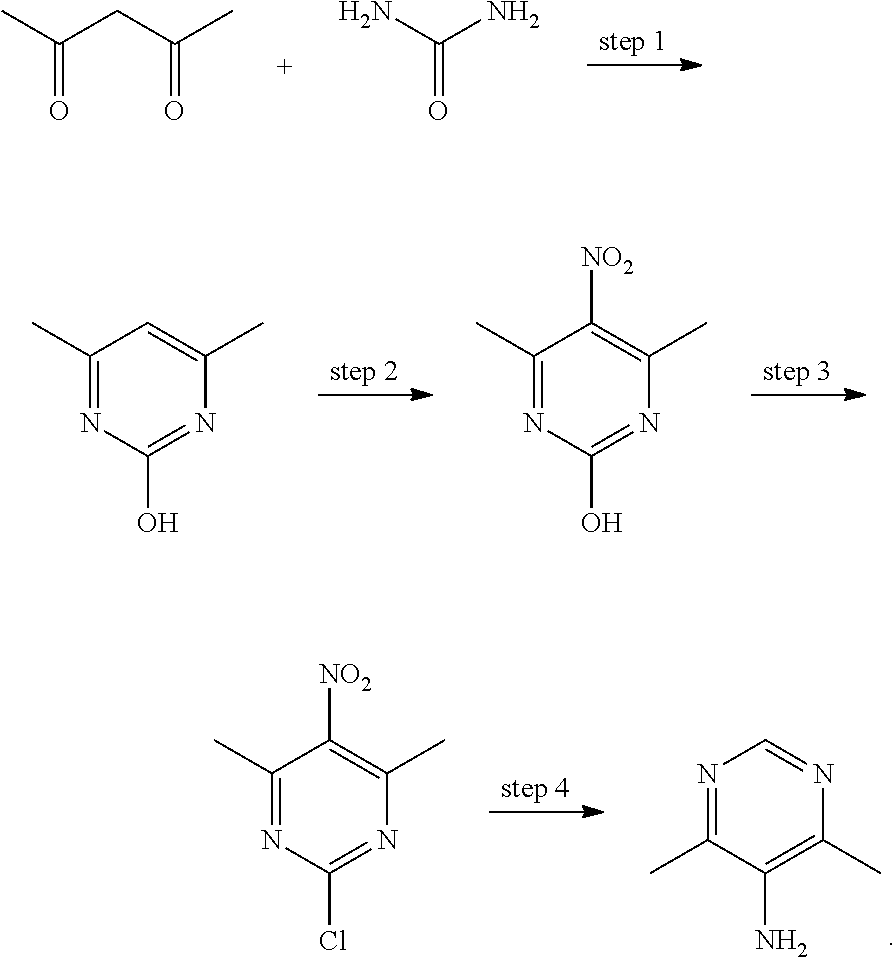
CC(CC(C)=O)=O.NC(N)=O.C1(C)=NC(O)=NC(C)=C1.C1(C)=NC(O)=NC(C)=C1[NO2].N1=C(C)C(N)=C(C)N=C1.C1(C)=NC(Cl)=NC(C)=C1[NO2]
